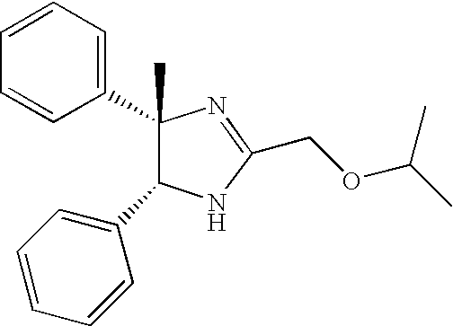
C1(C2(C)C(C3=CC=CC=C3)NC(COC(C)C)=N2)=CC=CC=C1
